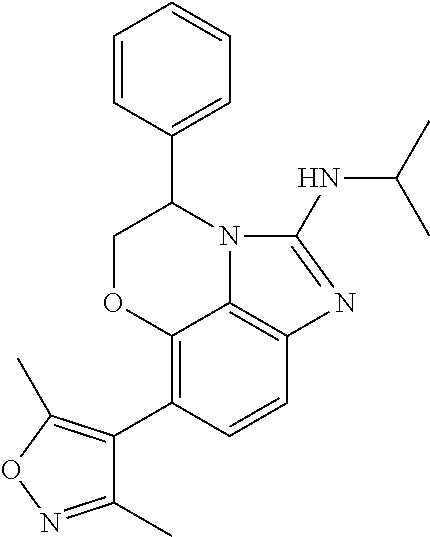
C12=C(C3=C(C)ON=C3C)C=CC3=C1N(C(C1=CC=CC=C1)CO2)C(NC(C)C)=N3
